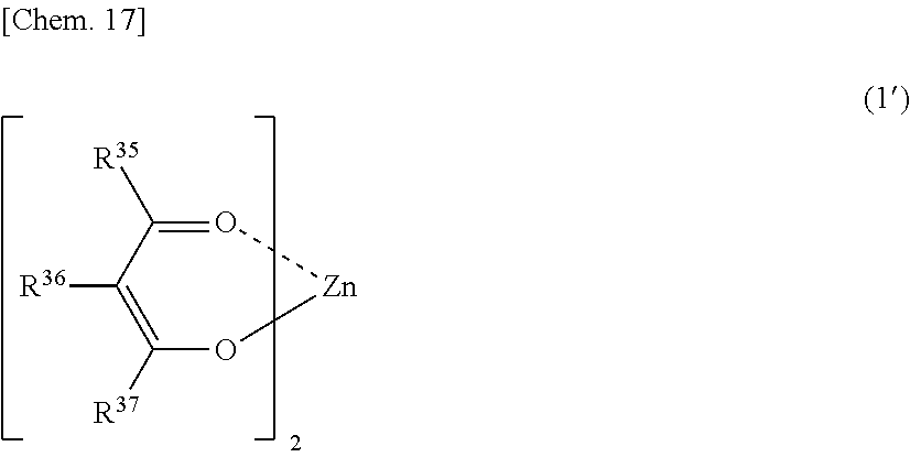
C1([R36])=C([R37])O[Zn]O=C1[R35]
